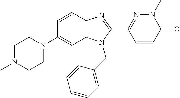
C1(N2CCN(C)CC2)=CC2=C(C=C1)N=C(C1=NN(C)C(=O)C=C1)N2CC1=CC=CC=C1
